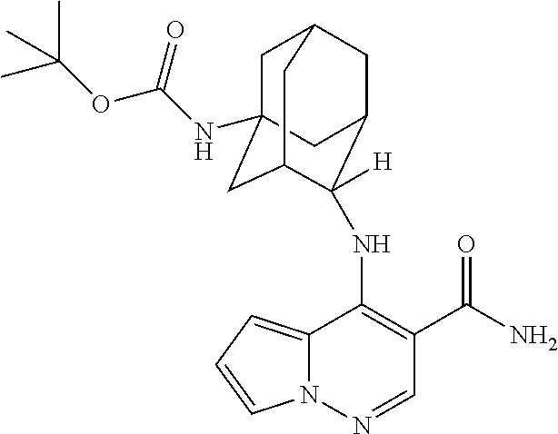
C1C2(NC(OC(C)(C)C)=O)CC3C([H])(NC4=C(C(=O)N)C=NN5C4=CC=C5)C(CC1C3)C2
